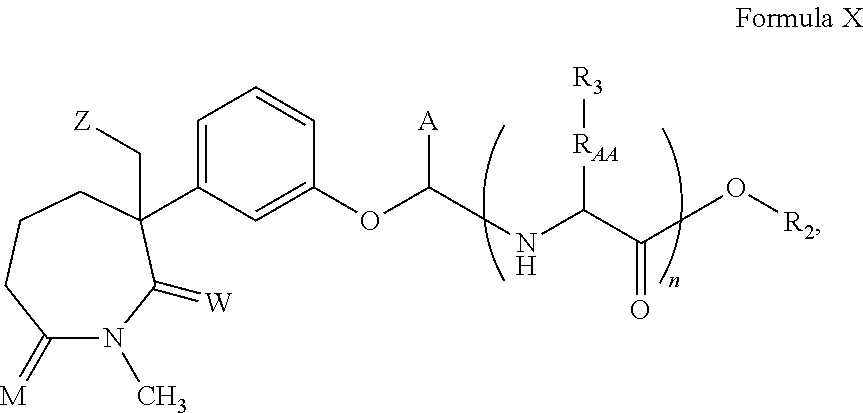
C1(=[M])N(C)C(=[W])C(C[Z])(C2=CC=CC(OC(NC(C(O[R2])=O)[RAA][R3])[A])=C2)CCC1
